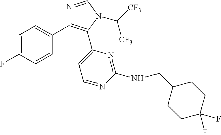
C1=C(F)C=CC(C2=C(C3=CC=NC(NCC4CCC(F)(F)CC4)=N3)N(C([CF3])[CF3])C=N2)=C1
